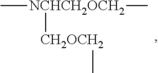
C[NCHCH2OCH2]([CH2OCH2]C)C
